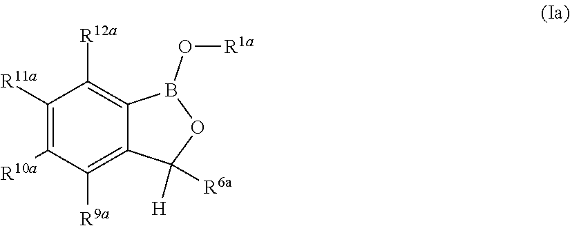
C1([R11a])=C([R10a])C([R9a])=C2C(=C1[R12a])B(O[R1a])OC2([H])[R6a]
